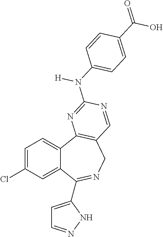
C1=C(Cl)C=C2C(=C1)C1=C(CN=C2C2=CC=NN2)C=NC(N([H])C2=CC=C(C(O)=O)C=C2)=N1
